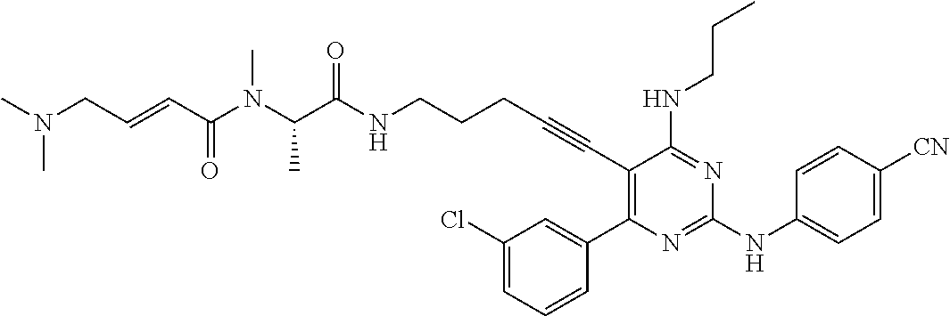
CN(CC=CC(N(C(C(NCCCC#CC1=C(C2=CC(Cl)=CC=C2)N=C(NC2=CC=C([CN])C=C2)N=C1NCCC)=O)C)C)=O)C
